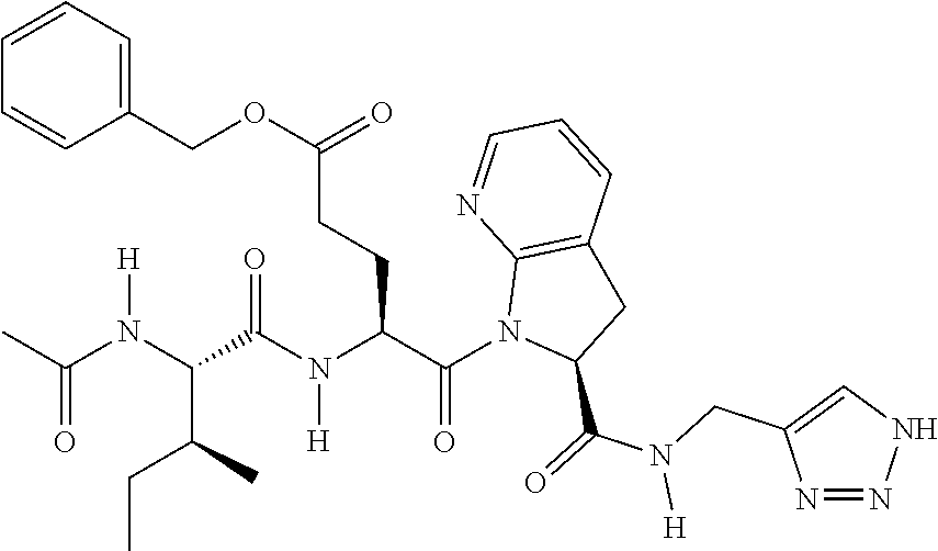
CC(N(C(C(C)CC)C(N(C(C(N1C(C(=O)N(CC2=CNN=N2)[H])CC2=C1N=CC=C2)=O)CCC(OCC1=CC=CC=C1)=O)[H])=O)[H])=O
